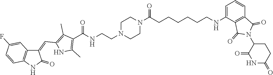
C1(C(=O)NCCN2CCN(C(=O)CCCCCCNC3=CC=CC4=C3C(=O)N(C3CCC(=O)NC3=O)C4=O)CC2)=C(C)NC(C=C2C3=C(C=CC(F)=C3)NC2=O)=C1C
